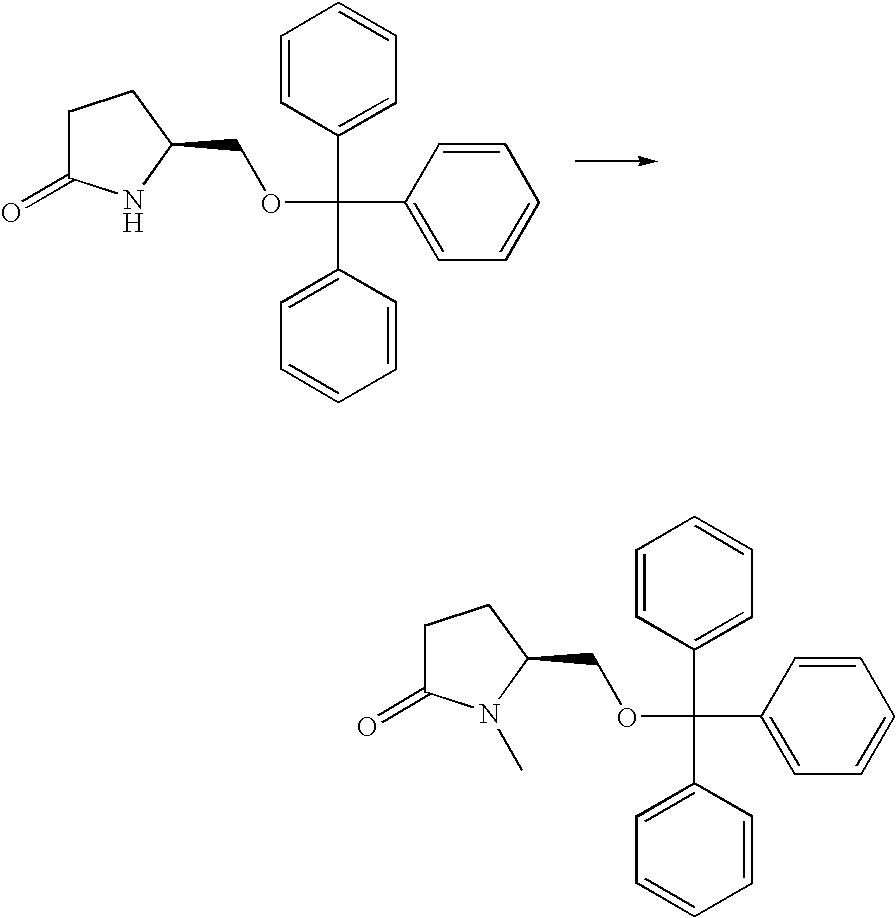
C1(C(C2=CC=CC=C2)(OCC2CCC(=O)N2)C2=CC=CC=C2)=CC=CC=C1.C1(C(C2=CC=CC=C2)(OCC2CCC(=O)N2C)C2=CC=CC=C2)=CC=CC=C1
